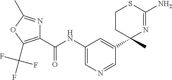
C1(C(NC2=CN=CC(C3(C)N=C(N)SCC3)=C2)=O)=C(C(F)(F)F)OC(C)=N1
